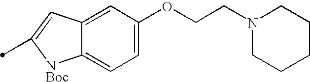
C12=CC(OCCN3CCCCC3)=CC=C1[NBoc]C(C)=C2
